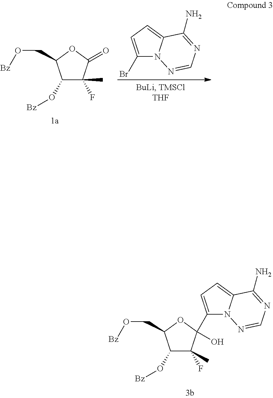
C1(O[Bz])C(F)(C)C(C2=CC=C3N2N=CN=C3N)(O)OC1CO[Bz].C1(Br)=CC=C2N1N=CN=C2N.C1(O[Bz])C(F)(C)C(=O)OC1CO[Bz]
